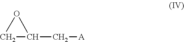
C1C(C[A])O1
